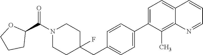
C1(C(N2CCC(CC3=CC=C(C4=CC=C5C(=C4C)N=CC=C5)C=C3)(F)CC2)=O)OCCC1
